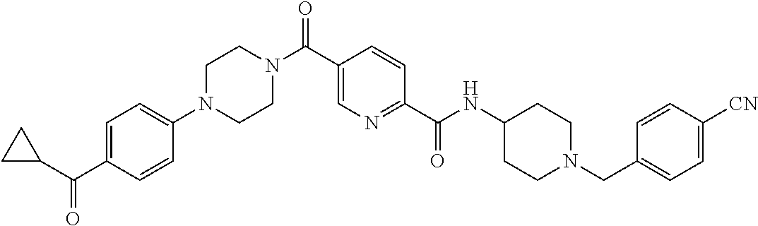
C1=C(N2CCN(C(C3=CN=C(C(NC4CCN(CC5=CC=C([CN])C=C5)CC4)=O)C=C3)=O)CC2)C=CC(C(C2CC2)=O)=C1
